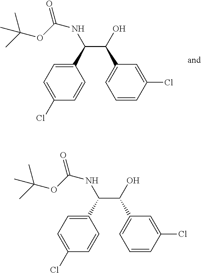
C(C(O)C1=CC=CC(Cl)=C1)(NC(=O)OC(C)(C)C)C1=CC=C(Cl)C=C1.C(C(O)C1=CC=CC(Cl)=C1)(NC(=O)OC(C)(C)C)C1=CC=C(Cl)C=C1
